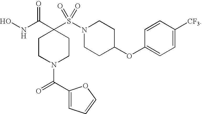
C1(OC2CCN(S(=O)(=O)C3(C(=O)NO)CCN(C(=O)C4=CC=CO4)CC3)CC2)=CC=C([CF3])C=C1
